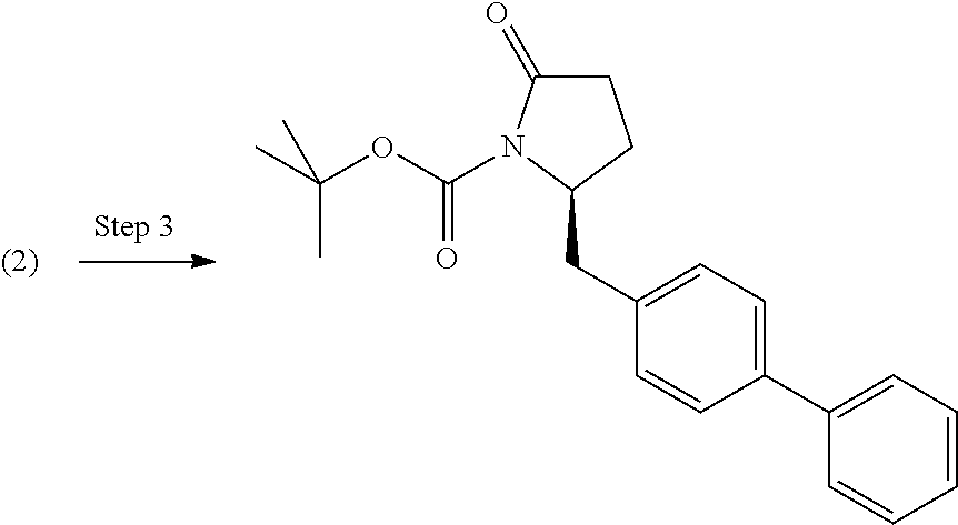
C1=CC=CC=C1C1=CC=C(CC2CCC(=O)N2C(OC(C)(C)C)=O)C=C1
